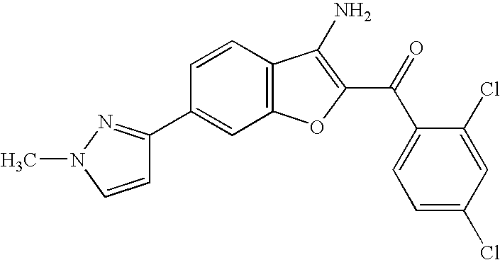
C1(C2=NN(C)C=C2)=CC2=C(C=C1)C(N)=C(C(=O)C1=CC=C(Cl)C=C1Cl)O2
